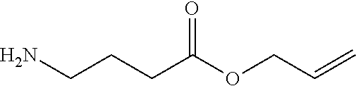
NCCCC(OCC=C)=O
